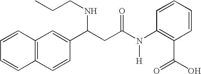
C1(C(CC(N(C2=C(C(=O)O)C=CC=C2)[H])=O)NCCC)=CC2=C(C=C1)C=CC=C2
